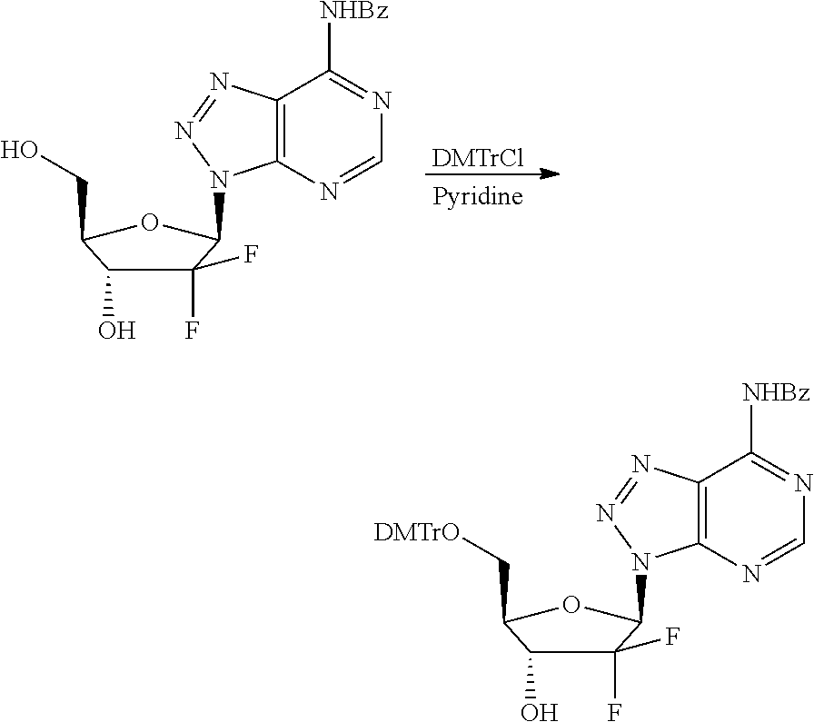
[DMTrCl].C1(F)(F)C(O)C(CO)OC1N1C2=C(N=N1)C([NHBz])=NC=N2.C1(F)(F)C(O)C(C[DMTrO])OC1N1C2=C(N=N1)C([NHBz])=NC=N2
